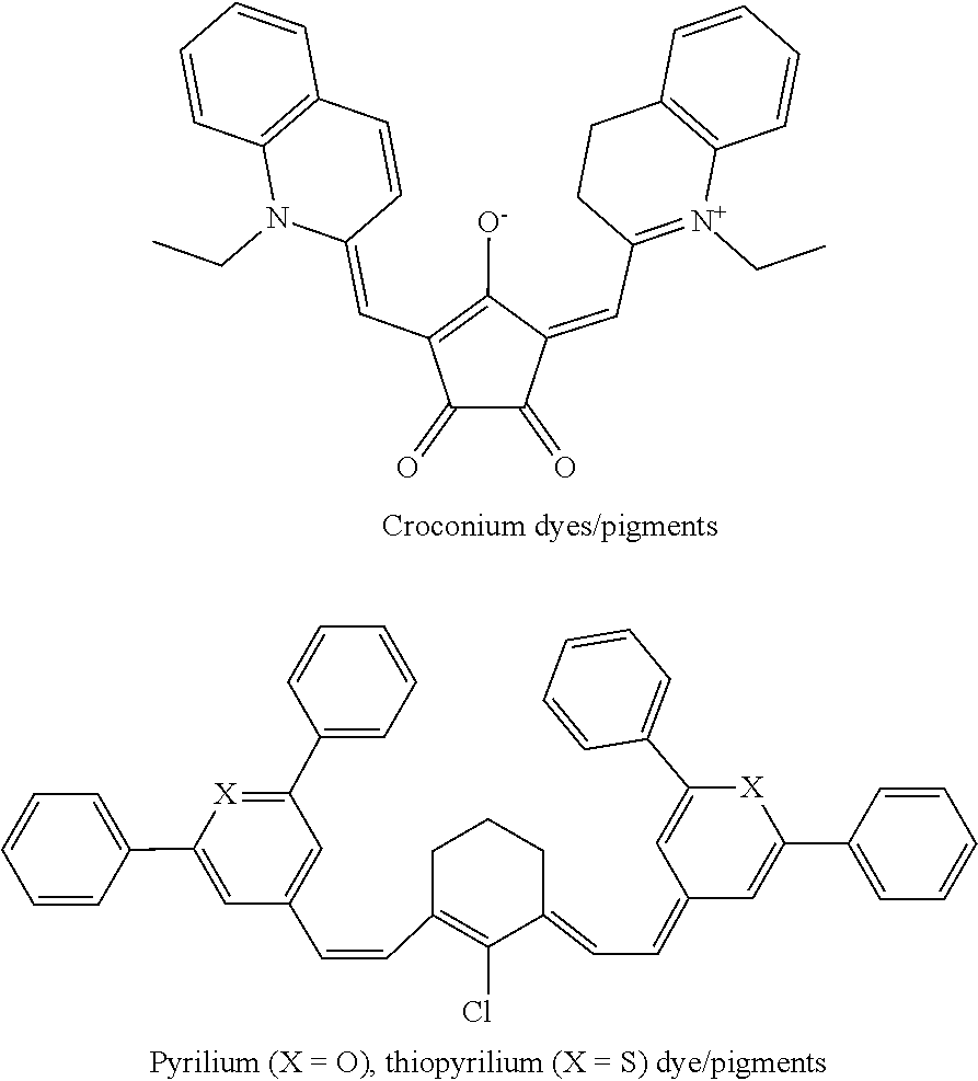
C(C1=C(Cl)C(=CC=C2C=C(C3=CC=CC=C3)[X]C(C3=CC=CC=C3)=C2)CCC1)=CC1=CC(C2=CC=CC=C2)=[X]C(C2=CC=CC=C2)=C1.N1(CC)C(=CC2=C([O-])C(=CC3=[N+](CC)C4=C(CC3)C=CC=C4)C(=O)C2=O)C=CC2=C1C=CC=C2
